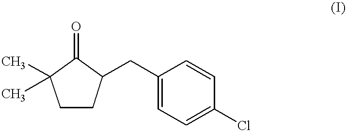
C1CC(CC2=CC=C(Cl)C=C2)C(=O)C1(C)C
